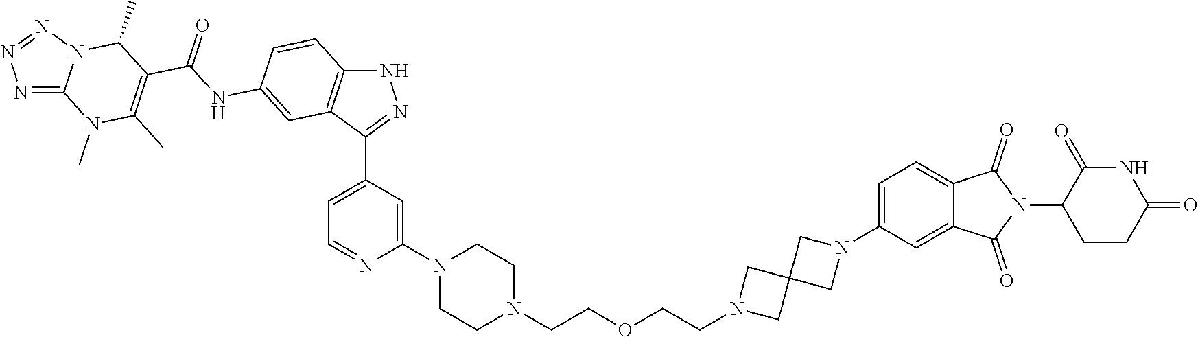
N1=C2N(N=N1)C(C)C(C(=O)NC1=CC3=C(C=C1)NN=C3C1=CC=NC(N3CCN(CCOCCN4CC5(C4)CN(C4=CC=C6C(=C4)C(=O)N(C4CCC(=O)NC4=O)C6=O)C5)CC3)=C1)=C(C)N2C
